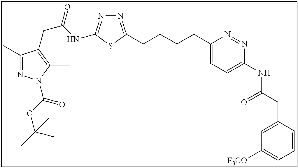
N1=C(CCCCC2=CC=C(NC(CC3=CC([F3CO])=CC=C3)=O)N=N2)SC(NC(CC2=C(C)N(C(OC(C)(C)C)=O)N=C2C)=O)=N1
